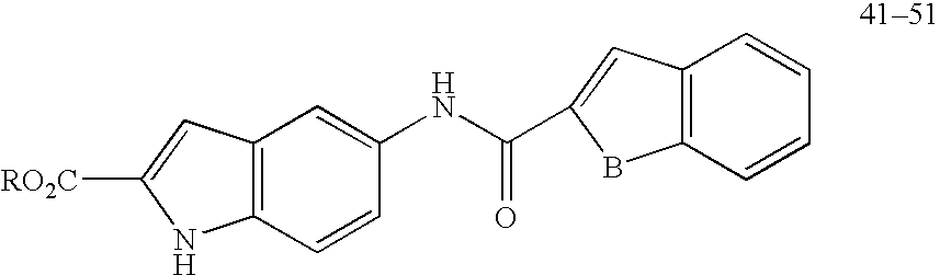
[RO2C]C1=CC2=C(N1)C=CC(NC(C1=CC3=C(B1)C=CC=C3)=O)=C2
